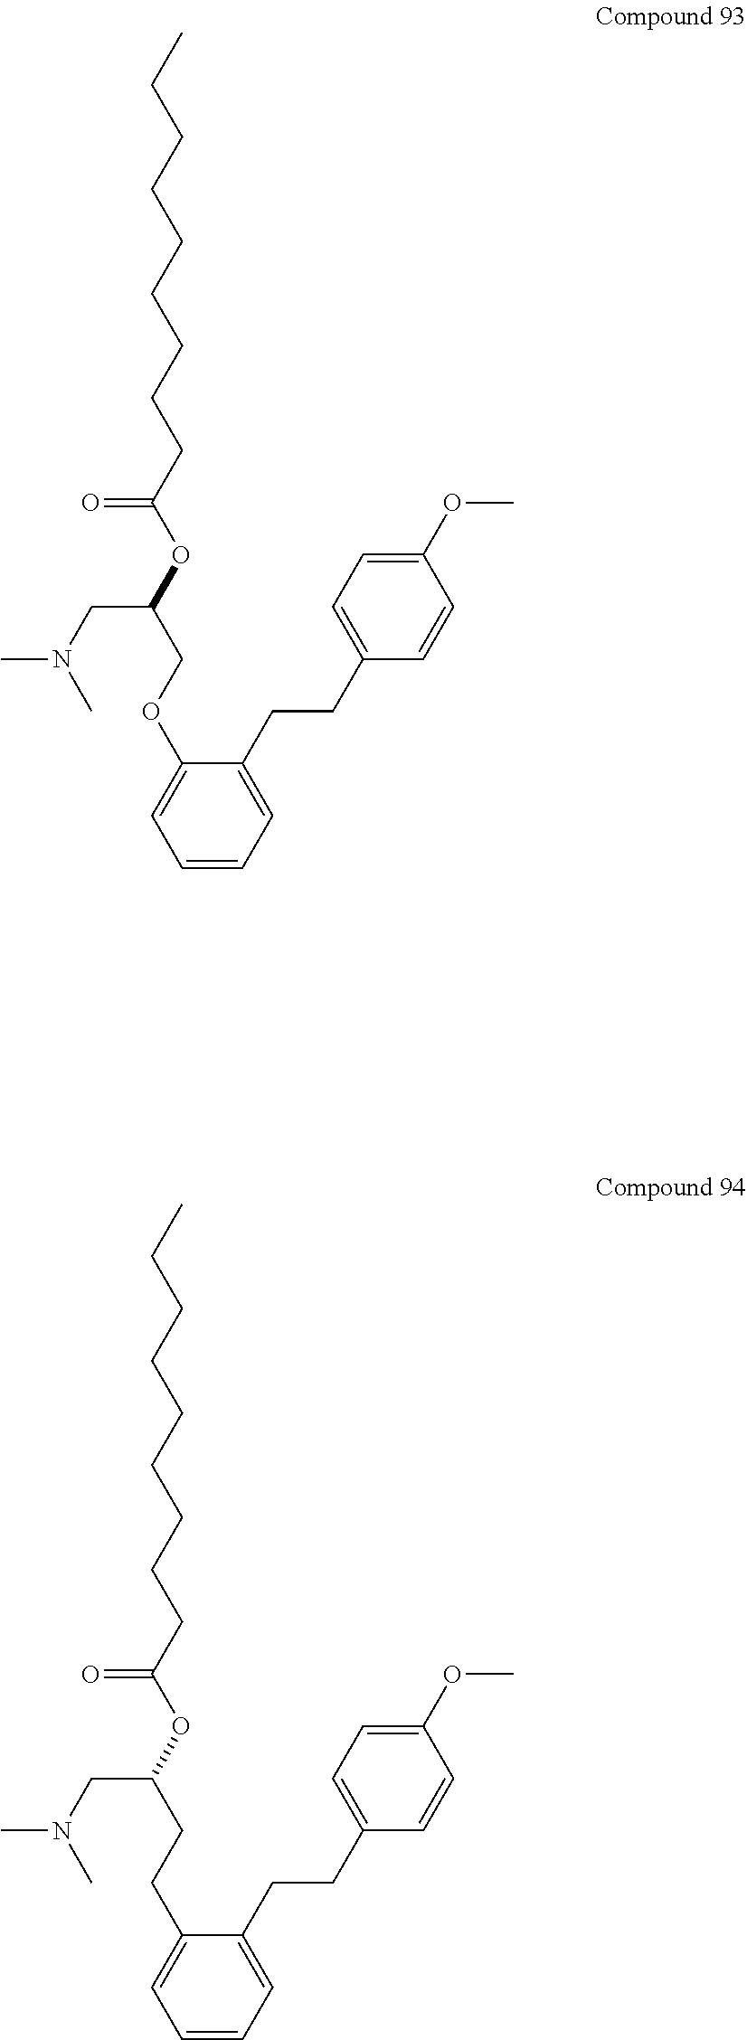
C1=CC=C(CCC2=CC=C(OC)C=C2)C(OCC(CN(C)C)OC(CCCCCCCCC)=O)=C1.C1=CC=C(CCC2=CC=C(OC)C=C2)C(CCC(CN(C)C)OC(CCCCCCCCC)=O)=C1
